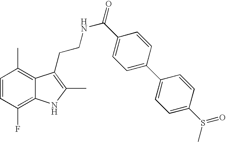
C1=CC(F)=C2C(=C1C)C(CCNC(=O)C1=CC=C(C3=CC=C(S(=O)C)C=C3)C=C1)=C(C)N2
